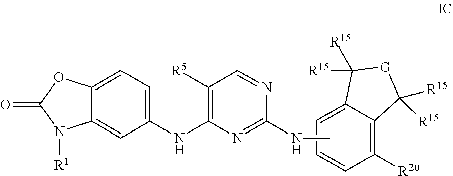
C12=CC(NC3=C([R5])C=NC(NC)=N3)=CC=C1OC(=O)N2[R1].C1=CC([R20])=C2C(=C1)C([R15])([R15])[G]C2([R15])[R15]
